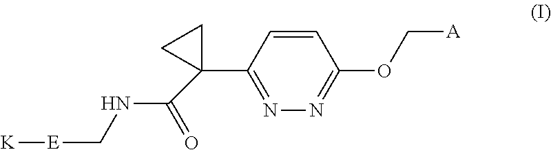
C1(C2(C(NC[E][K])=O)CC2)=NN=C(OC[A])C=C1
